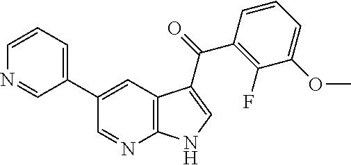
C1(C2=CC3=C(N=C2)NC=C3C(=O)C2=C(F)C(OC)=CC=C2)=CC=CN=C1
